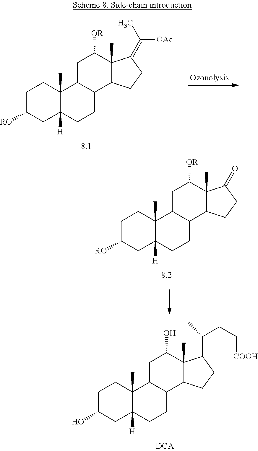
C1C([RO])CC2([H])C(C)(C1)C1C(CC2)C2C(C)(C([OR])C1)C(=C(C)[OAc])CC2.C1C(O)CC2([H])C(C)(C1)C1C(CC2)C2C(C)(C(O)C1)C(C(CC[COOH])C)CC2.C1C([RO])CC2([H])C(C)(C1)C1C(CC2)C2C(C)(C([OR])C1)C(=O)CC2
